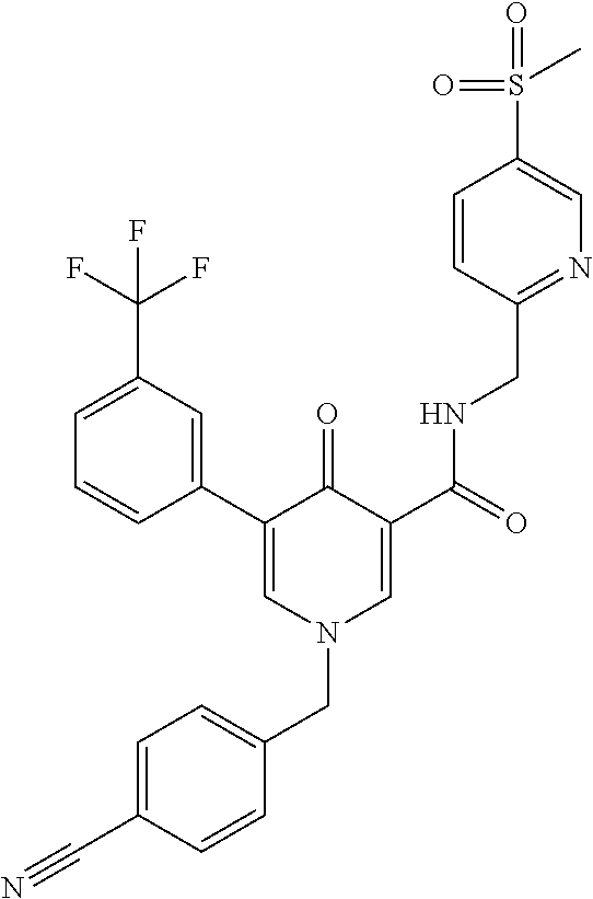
C1(C2=CN(CC3=CC=C(C#N)C=C3)C=C(C(NCC3=NC=C(S(=O)(=O)C)C=C3)=O)C2=O)=CC(C(F)(F)F)=CC=C1
